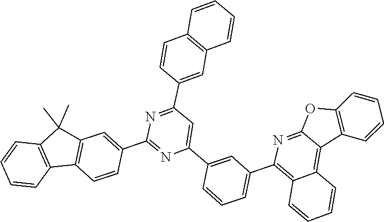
C1=CC2=C(C=C1)C(C)(C)C1=C2C=CC(C2=NC(C3=CC(C4=C5C(=C6C7=C(C=CC=C7)OC6=N4)C=CC=C5)=CC=C3)=CC(C3=CC4=C(C=CC=C4)C=C3)=N2)=C1
